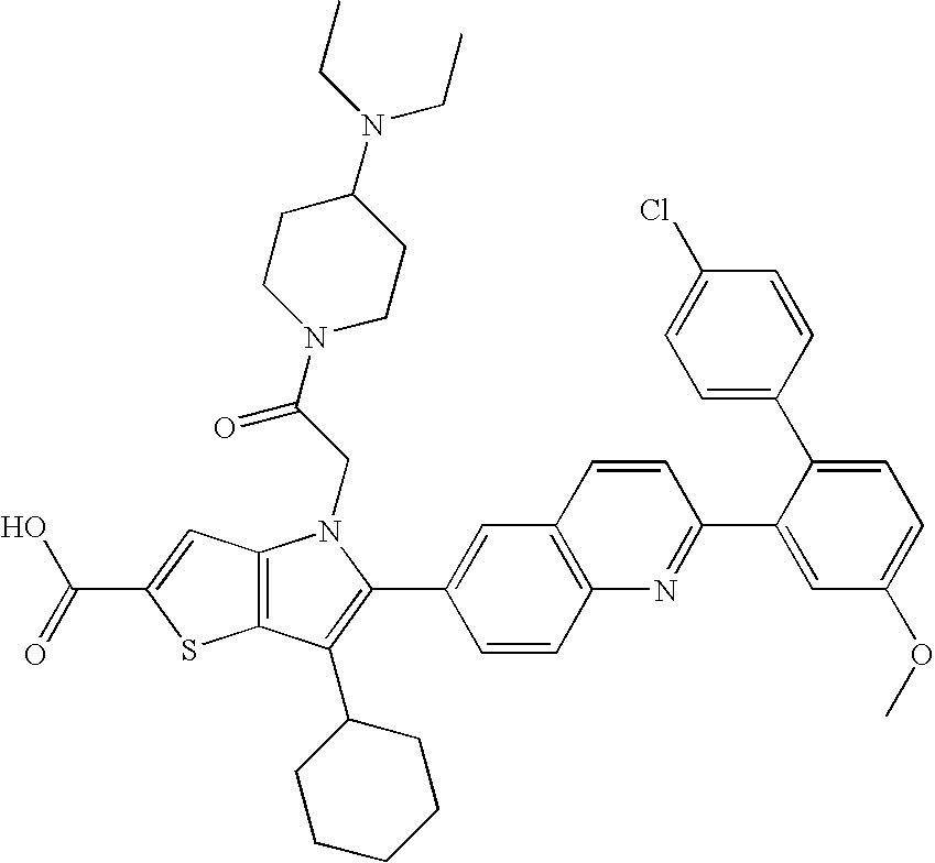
C(C1=CC2=C(S1)C(C1CCCCC1)=C(C1=CC3=C(C=C1)N=C(C1=CC(OC)=CC=C1C1=CC=C(Cl)C=C1)C=C3)N2CC(=O)N1CCC(N(CC)CC)CC1)(=O)O
